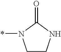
*N1CCNC1=O
